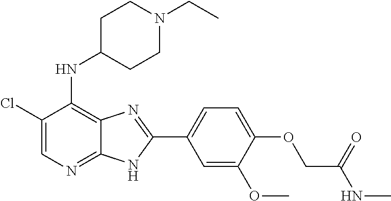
C1(Cl)=CN=C2C(=C1NC1CCN(CC)CC1)N=C(C1=CC=C(OCC(NC)=O)C(OC)=C1)N2
